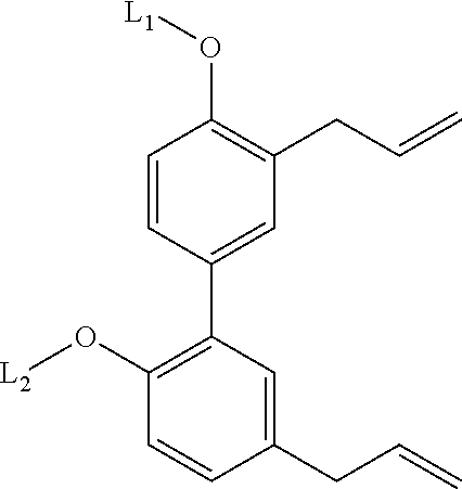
C1=CC(C2=C(O[L2])C=CC(CC=C)=C2)=CC(CC=C)=C1O[L1]
